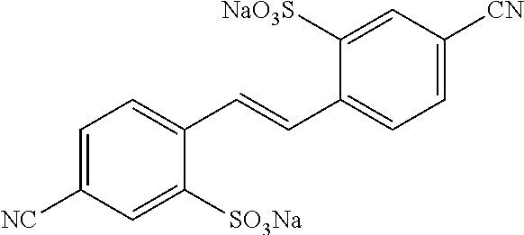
[NC]C1=CC=C(C=CC2=CC=C([CN])C=C2[NaO3S])C([SO3Na])=C1
